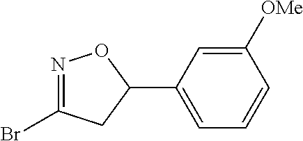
N1=C(Br)CC(C2=CC=CC([OMe])=C2)O1
